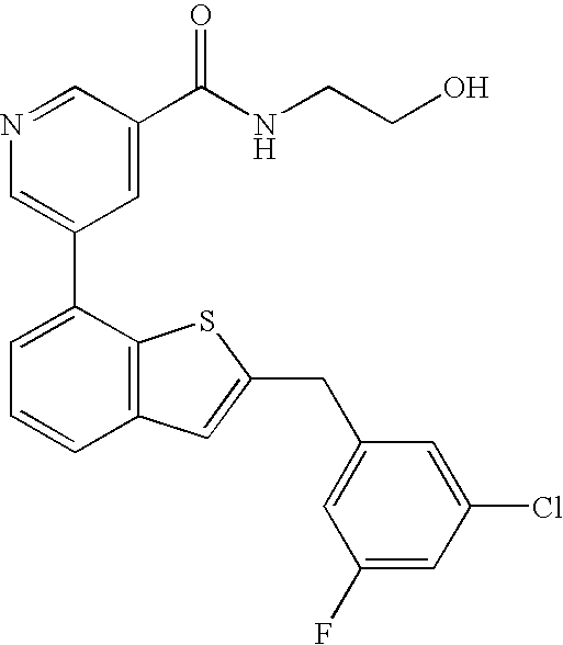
N1=CC(C(NCCO)=O)=CC(C2=CC=CC3=C2SC(CC2=CC(F)=CC(Cl)=C2)=C3)=C1
